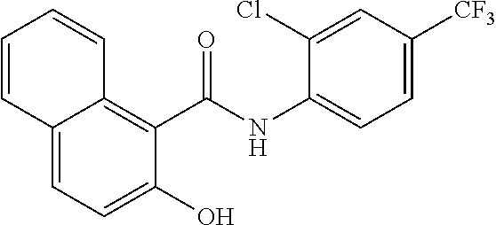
C12=CC=C(O)C(C(NC3=CC=C([CF3])C=C3Cl)=O)=C1C=CC=C2
